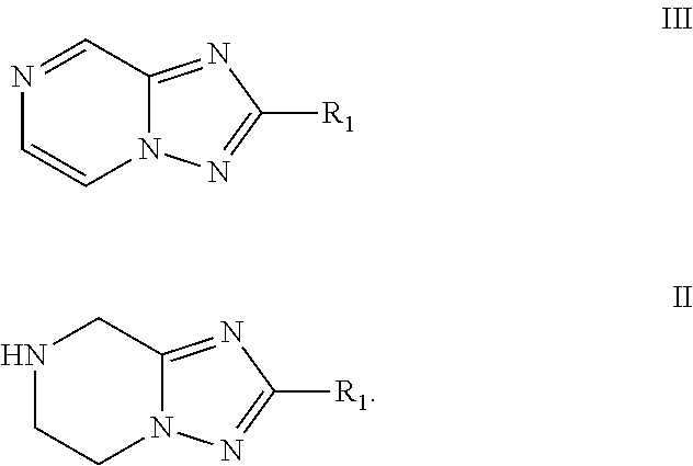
N1=CC2=NC([R1])=NN2C=C1.N1CCN2C(=NC([R1])=N2)C1
